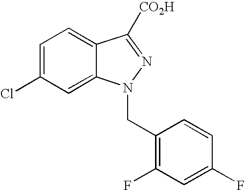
C1=C(Cl)C=C2C(=C1)C([CO2H])=NN2CC1=C(F)C=C(F)C=C1
